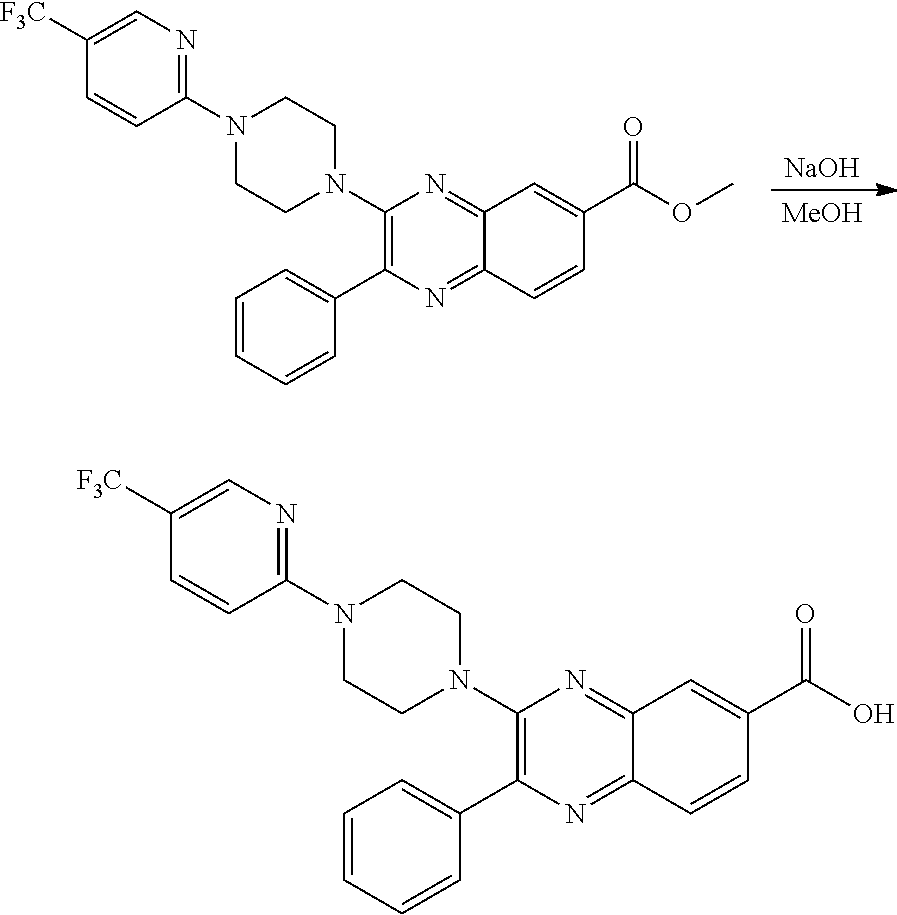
[MeOH].[NaOH].C1(N2CCN(C3=NC=C([F3C])C=C3)CC2)=C(C2=CC=CC=C2)N=C2C(=N1)C=C(C(=O)OC)C=C2.C1(N2CCN(C3=NC=C([F3C])C=C3)CC2)=C(C2=CC=CC=C2)N=C2C(=N1)C=C(C(=O)O)C=C2
